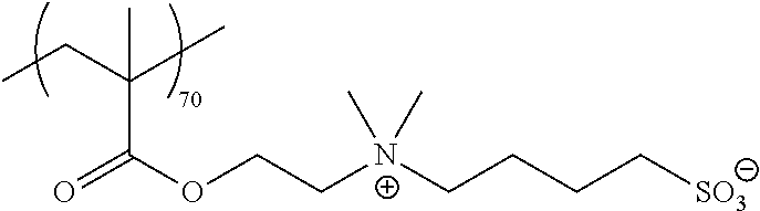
C(C)C(C)(C)C(OCC[N+](CCCC[SO3])(C)C)=O
